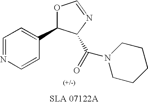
N1=CC=C(C2OC=NC2C(=O)N2CCCCC2)C=C1
